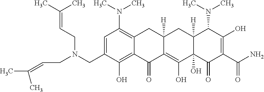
C1=C(CN(CC=C(C)C)CC=C(C)C)C(O)=C2C(=C1N(C)C)CC1([H])C(=C(O)C3(O)C([H])(C1)C(N(C)C)C(O)=C(C(N)=O)C3=O)C2=O
